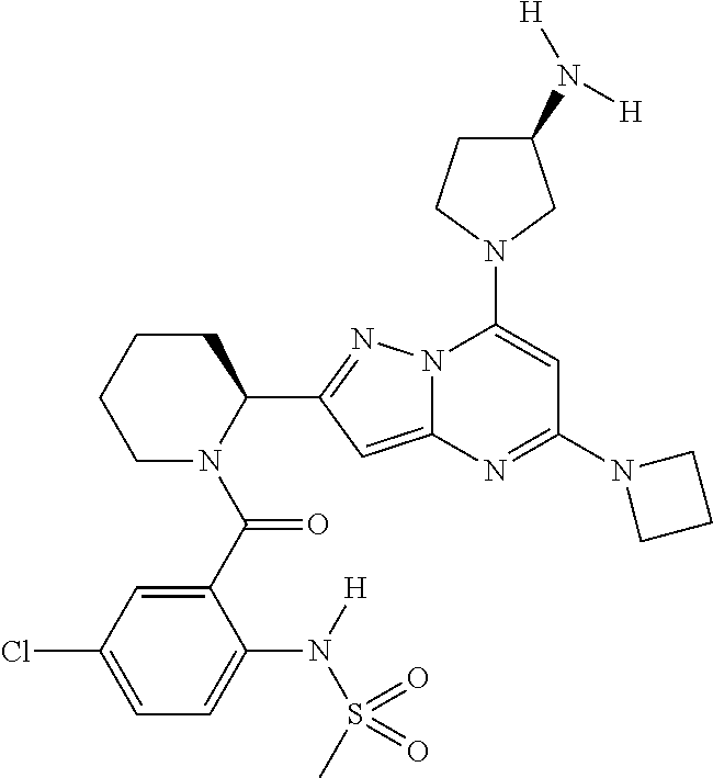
C1CCCN(C(C2=CC(Cl)=CC=C2N(S(C)(=O)=O)[H])=O)C1C1=NN2C(=C1)N=C(N1CCC1)C=C2N1CC(N([H])[H])CC1
